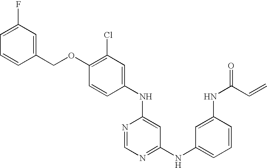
C1(Cl)=C(OCC2=CC(F)=CC=C2)C=CC(NC2=CC(NC3=CC=CC(NC(C=C)=O)=C3)=NC=N2)=C1
